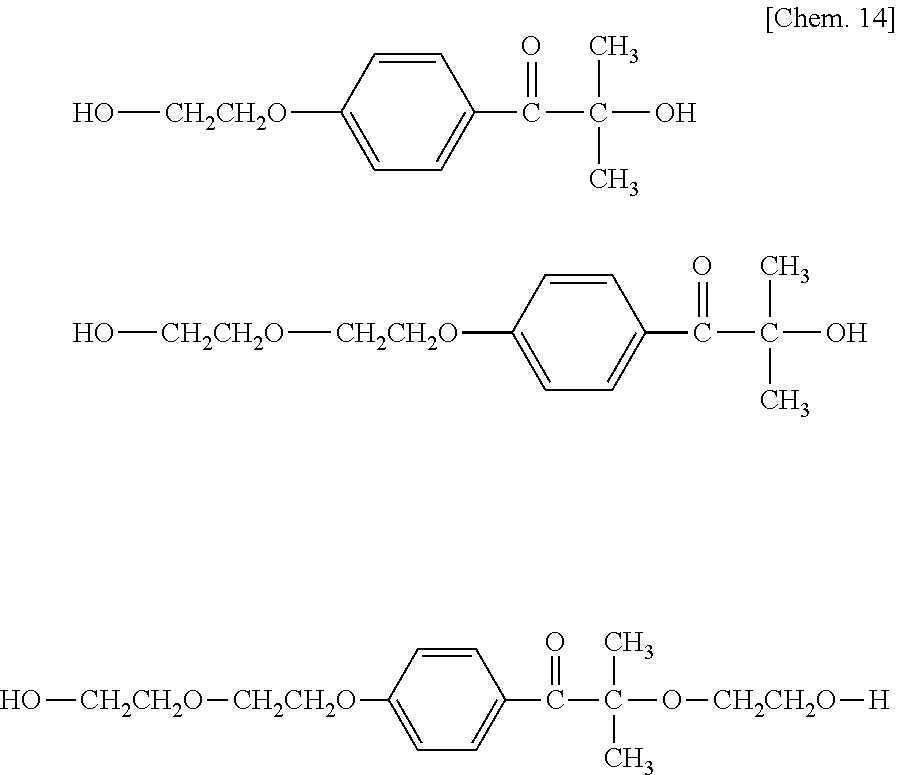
[CH2CH2O](O)[CH2CH2O]C1=CC=C(C(=O)C(C)(C)O[CH2CH2O][H])C=C1.[CH2CH2O](O)[CH2CH2O]C1=CC=C(C(=O)C(C)(C)O)C=C1.O[CH2CH2O]C1=CC=C(C(=O)C(C)(C)O)C=C1
